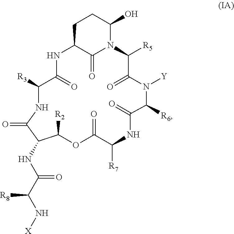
C1C2C(=O)N(C(O)C1)C([R5])C(=O)N([Y])C([R6])C(=O)NC([R7])C(=O)OC([R2])C(NC(C(N[X])[R8])=O)C(=O)NC([R3])C(=O)N2
